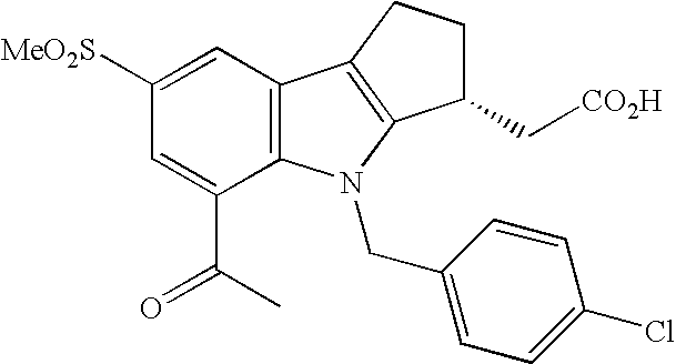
C1([MeO2S])=CC2=C(C(C(C)=O)=C1)N(CC1=CC=C(Cl)C=C1)C1=C2CCC1C[CO2H]
